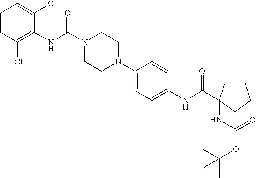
C1=CC(Cl)=C(NC(N2CCN(C3=CC=C(NC(=O)C4(NC(=O)OC(C)(C)C)CCCC4)C=C3)CC2)=O)C(Cl)=C1
